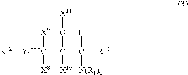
[R12][Y1]c(C(C([R13])([N(R1)a])[H])([X10])O[X11])([X8])[X9]
